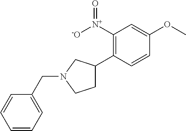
C1([N+]([-O])=O)=C(C2CCN(CC3=CC=CC=C3)C2)C=CC(OC)=C1
